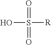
OS(=O)(=O)[R]
